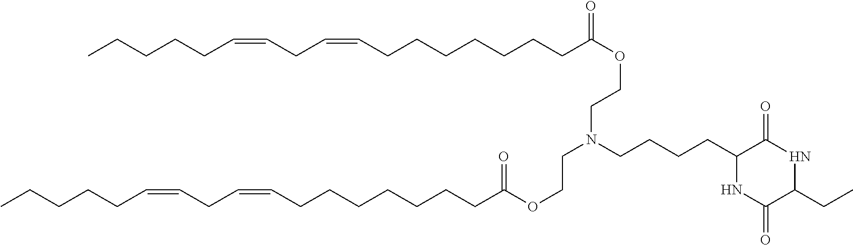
CCCCCC=CCC=CCCCCCCCC(OCCN(CCCCC1C(=O)NC(CC)C(=O)N1)CCOC(CCCCCCCC=CCC=CCCCCC)=O)=O
